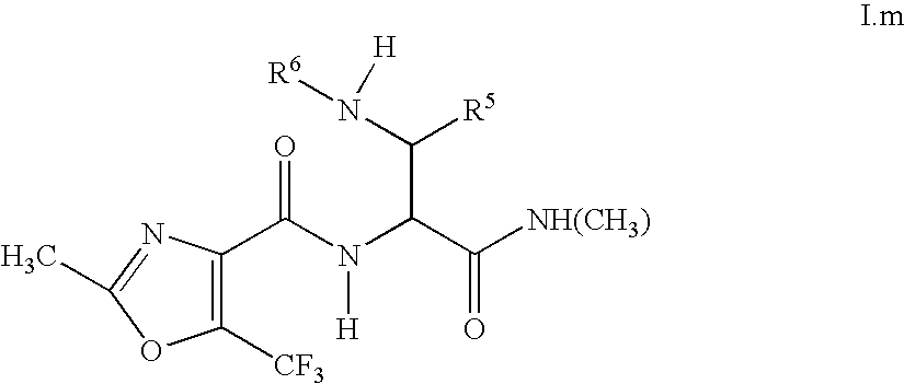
C1([CF3])=C(C(N([H])C(C(N([R6])[H])[R5])C(=O)[NH(CH3)])=O)N=C(C)O1
